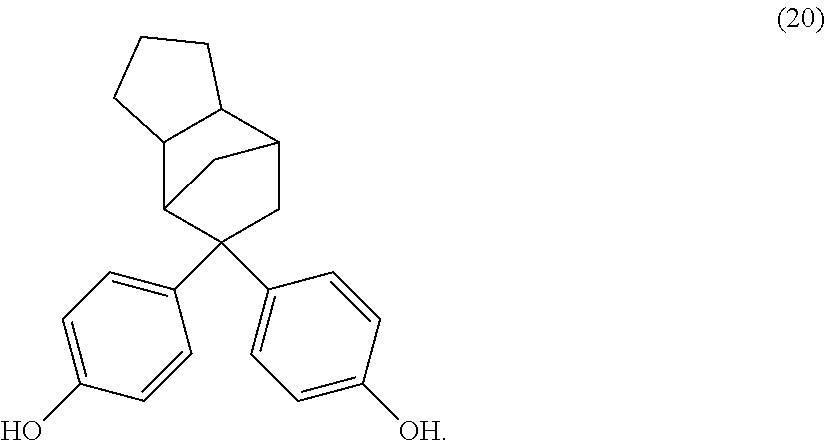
C12C3C(C4=CC=C([OH])C=C4)(C4=CC=C(O)C=C4)CC(C1CCC2)C3
